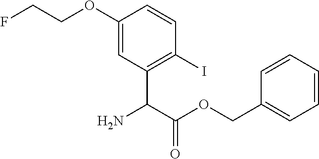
C1=C(OCCF)C=CC(I)=C1C(C(OCC1=CC=CC=C1)=O)N
